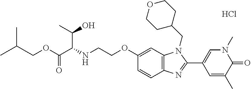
Cl.O(C(C(NCCOC1=CC2=C(C=C1)N=C(C1=CN(C)C(=O)C(C)=C1)N2CC1CCOCC1)C(O)C)=O)CC(C)C
